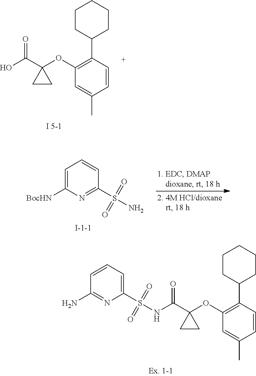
C1(OC2(C(O)=O)CC2)=C(C2CCCCC2)C=CC(C)=C1.C1=C([BocHN])N=C(S(=O)(=O)N)C=C1.C1(OC2(C(NS(C3=CC=CC(N)=N3)(=O)=O)=O)CC2)=C(C2CCCCC2)C=CC(C)=C1
